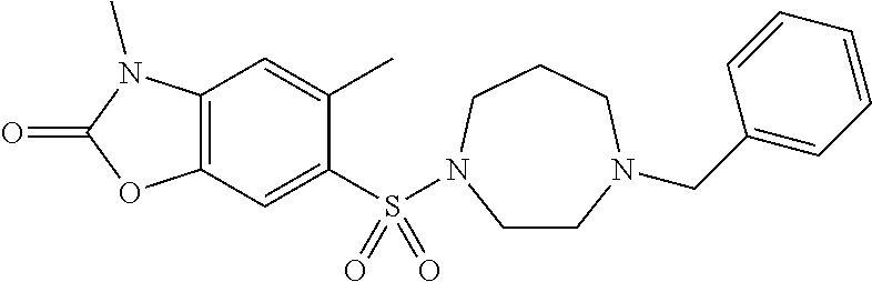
C1(C)=CC2=C(C=C1S(=O)(=O)N1CCN(CC3=CC=CC=C3)CCC1)OC(=O)N2C
